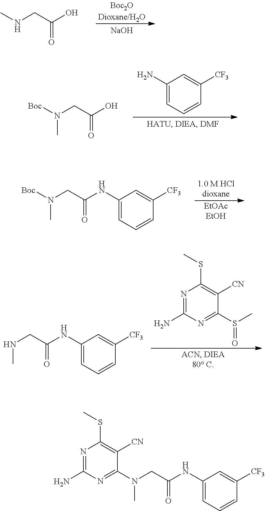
[NaOH].CNCC(O)=O.C1(N)=CC=CC([CF3])=C1.[Boc]N(CC(O)=O)C.[Boc]N(CC(NC1=CC=CC([CF3])=C1)=O)C.N1=C(N)N=C(S(C)=O)C([CN])=C1SC.N(CC(NC1=CC=CC([CF3])=C1)=O)C.N1=C(N)N=C(N(CC(NC2=CC=CC([CF3])=C2)=O)C)C([CN])=C1SC
